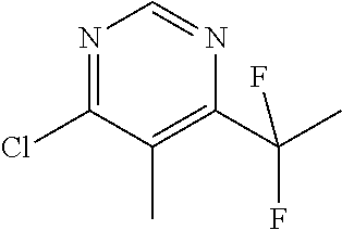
N1=C(Cl)C(C)=C(C(C)(F)F)N=C1
